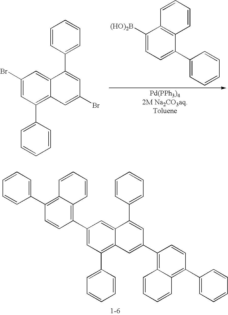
C1=CC(C2=CC(C3=C4C(=C(C5=CC=CC=C5)C=C3)C=CC=C4)=CC3=C(C4=CC=CC=C4)C=C(C4=C5C(=C(C6=CC=CC=C6)C=C4)C=CC=C5)C=C23)=CC=C1.C1=CC(C2=CC(Br)=CC3=C(C4=CC=CC=C4)C=C(Br)C=C23)=CC=C1.C1([(HO)2B])=CC=C(C2=CC=CC=C2)C2=C1C=CC=C2
